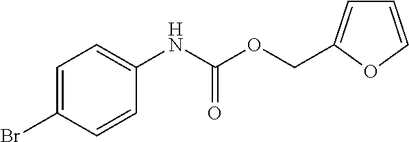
N(C(OCC1=CC=CO1)=O)C1=CC=C(Br)C=C1
